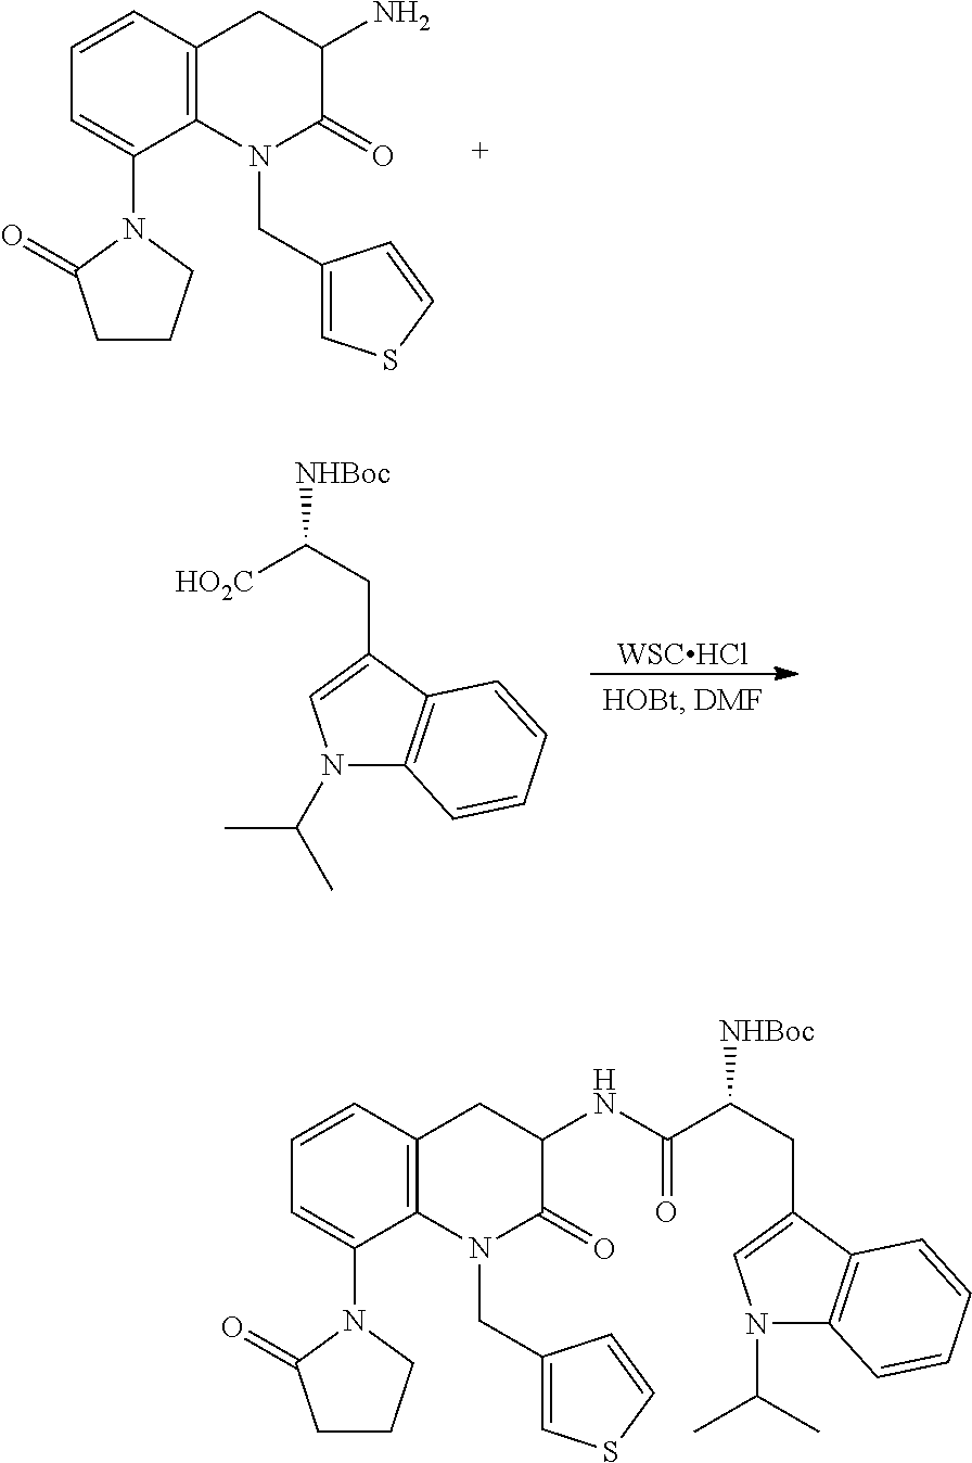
C1=CC=C(N2C(=O)CCC2)C2=C1CC(N)C(=O)N2CC1=CSC=C1.[HO2C]C(CC1=CN(C(C)C)C2=C1C=CC=C2)[NHBoc].[WSCHCl].C1=CC=C(N2C(=O)CCC2)C2=C1CC(NC(C(CC1=CN(C(C)C)C3=C1C=CC=C3)[NHBoc])=O)C(=O)N2CC1=CSC=C1
